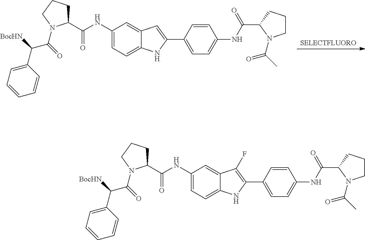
[SELECTFLUORO].C1(NC(=O)C2CCCN2C(=O)C([BocHN])C2=CC=CC=C2)=CC=C2C(=C1)C=C(C1=CC=C(NC(C3N(C(C)=O)CCC3)=O)C=C1)N2.C1(NC(=O)C2CCCN2C(=O)C([BocHN])C2=CC=CC=C2)=CC=C2C(=C1)C(F)=C(C1=CC=C(NC(C3N(C(C)=O)CCC3)=O)C=C1)N2
